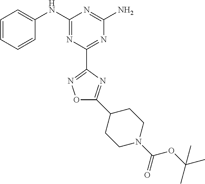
C1=CC=CC(NC2=NC(C3=NOC(C4CCN(C(OC(C)(C)C)=O)CC4)=N3)=NC(N)=N2)=C1
